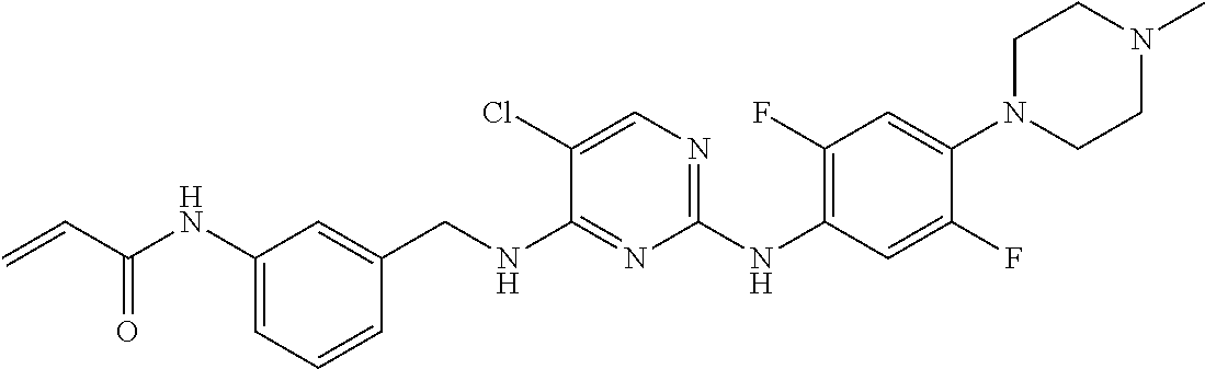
C=CC(=O)NC1=CC=CC(CNC2=NC(NC3=C(F)C=C(N4CCN(C)CC4)C(F)=C3)=NC=C2Cl)=C1
